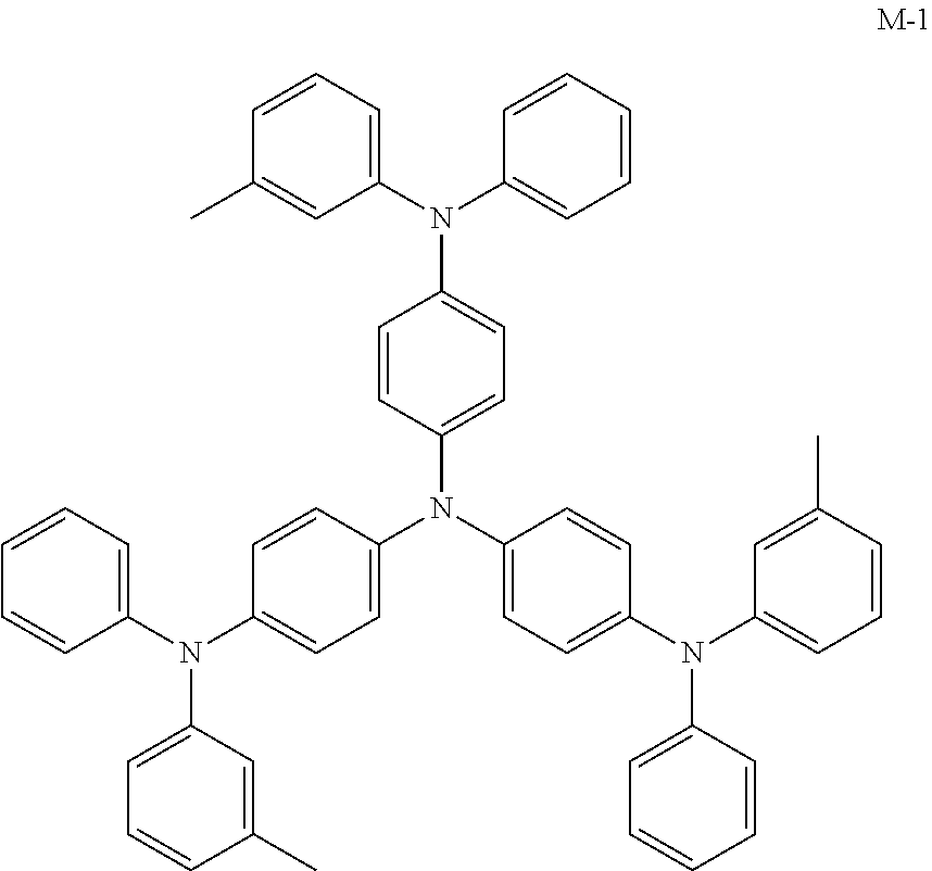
C1=CC=C(N(C2=CC=CC=C2)C2=CC=C(N(C3=CC=C(N(C4=CC=CC(C)=C4)C4=CC=CC=C4)C=C3)C3=CC=C(N(C4=CC=CC=C4)C4=CC=CC(C)=C4)C=C3)C=C2)C=C1C
